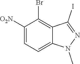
C1([O2N])=CC=C2C(=C1Br)C(I)=NN2C
